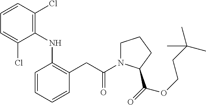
C1(NC2=C(Cl)C=CC=C2Cl)=C(CC(N2CCCC2C(OCCC(C)(C)C)=O)=O)C=CC=C1
